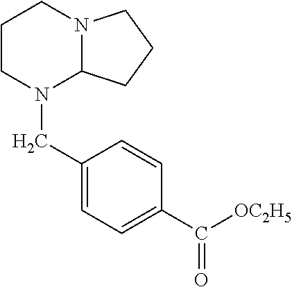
C1CN(CC2=CC=C(C([OC2H5])=O)C=C2)C2N(C1)CCC2
